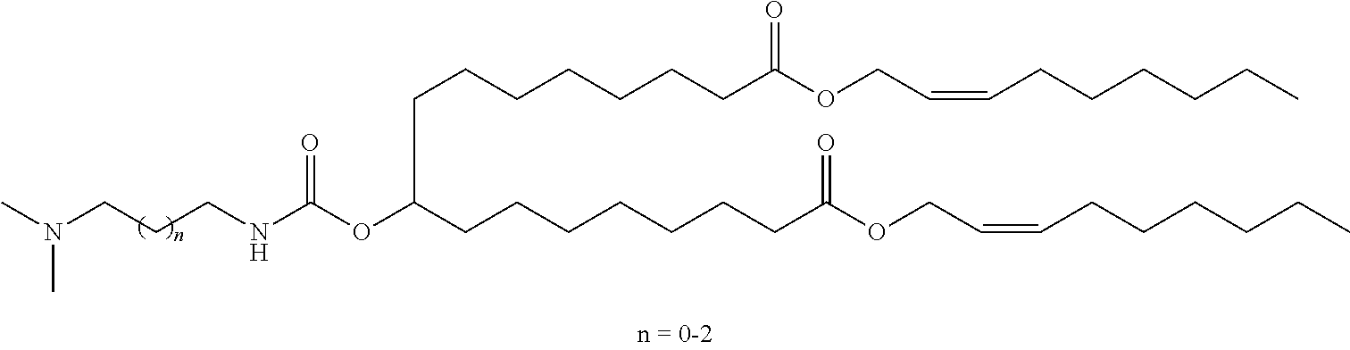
CN(CCCNC(OC(CCCCCCCC(OCC=CCCCCCC)=O)CCCCCCCC(OCC=CCCCCCC)=O)=O)C
